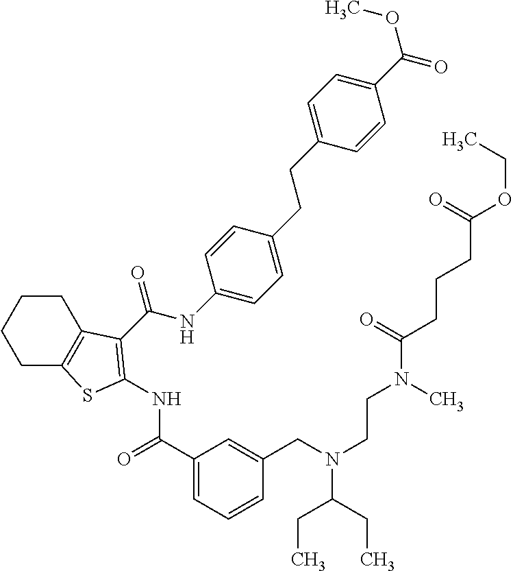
C1C2=C(CCC1)C(C(NC1=CC=C(CCC3=CC=C(C(=O)OC)C=C3)C=C1)=O)=C(NC(=O)C1=CC=CC(CN(CCN(C(=O)CCCC(OCC)=O)C)C(CC)CC)=C1)S2
